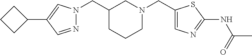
N1=CC(C2CCC2)=CN1CC1CN(CC2=CN=C(NC(C)=O)S2)CCC1
